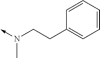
N(CCC1=CC=CC=C1)(C)->C
